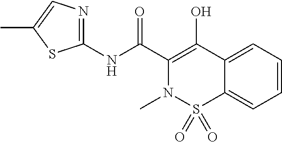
C12=CC=CC=C1S(=O)(=O)N(C)C(C(=O)NC1=NC=C(C)S1)=C2O
